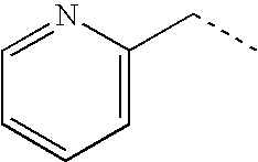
C1=CC=C(CC)N=C1
